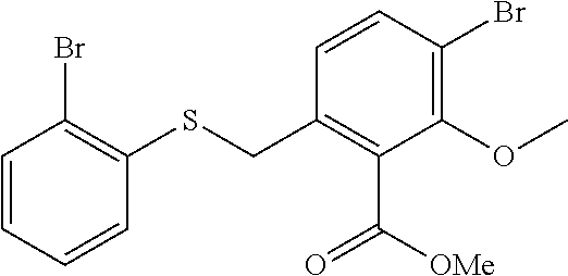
C1=CC=CC(SCC2=C(C(=O)[OMe])C(OC)=C(Br)C=C2)=C1Br
